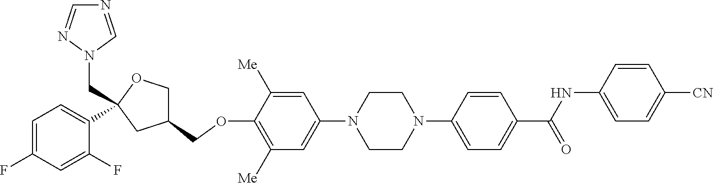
C1=C([Me])C(OCC2COC(CN3C=NC=N3)(C3=CC=C(F)C=C3F)C2)=C([Me])C=C1N1CCN(C2=CC=C(C(NC3=CC=C([CN])C=C3)=O)C=C2)CC1
